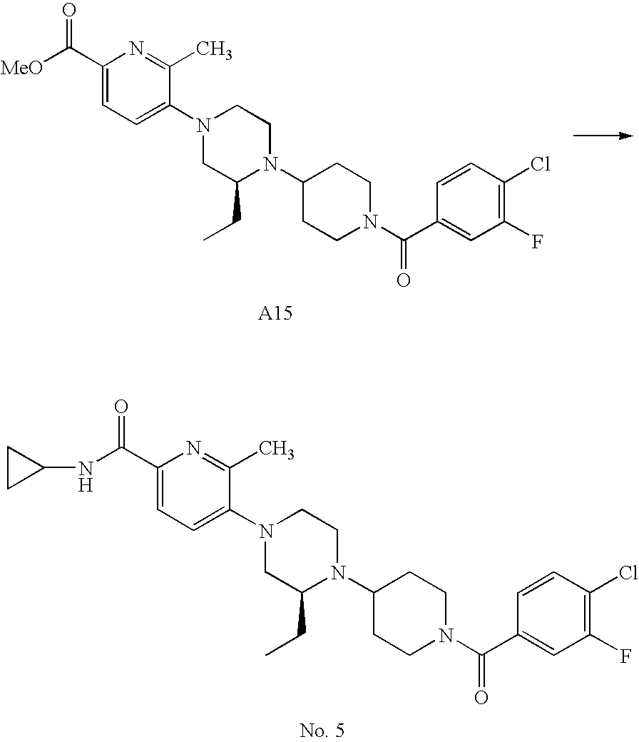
C1(C([MeO])=O)=CC=C(N2CC(CC)N(C3CCN(C(C4=CC(F)=C(Cl)C=C4)=O)CC3)CC2)C(C)=N1.C1(C(NC2CC2)=O)=CC=C(N2CC(CC)N(C3CCN(C(C4=CC(F)=C(Cl)C=C4)=O)CC3)CC2)C(C)=N1
